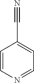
C1=CN=CC=C1C#N
